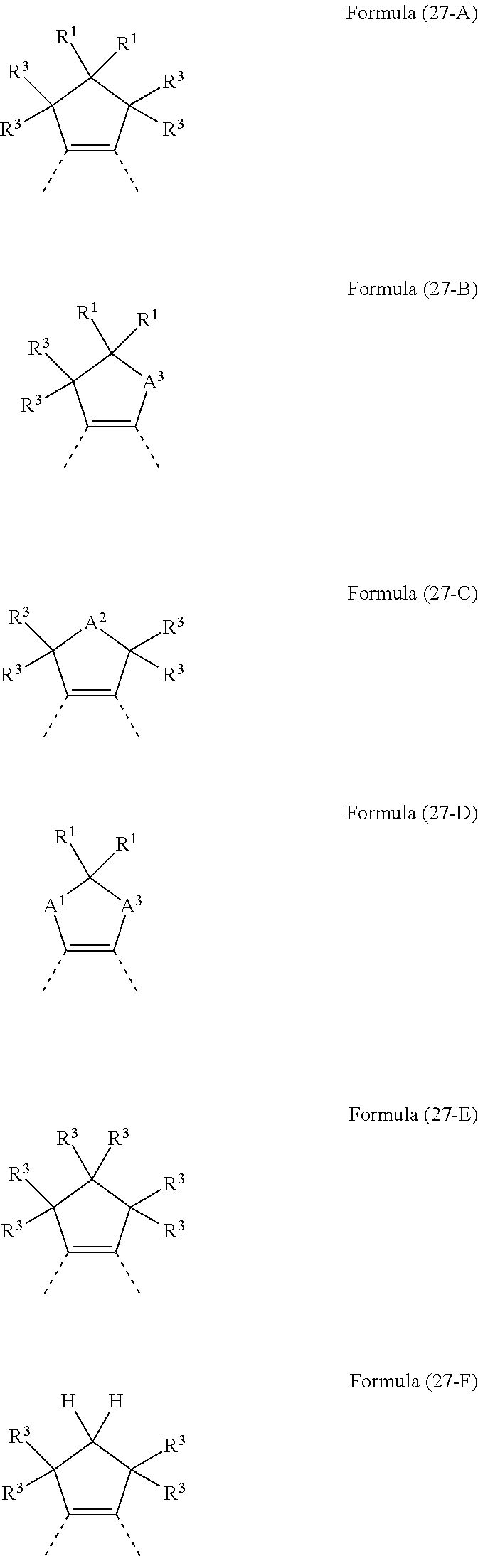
C1(C)=C(C)C([R3])([R3])C([R1])([R1])C1([R3])[R3].C1(C)=C(C)[A3]C([R1])([R1])C1([R3])[R3].C1(C)=C(C)C([R3])([R3])[A2]C1([R3])[R3].C1(C)=C(C)[A3]C([R1])([R1])[A1]1.C1(C)=C(C)C([R3])([R3])C([R3])([R3])C1([R3])[R3].C1(C)=C(C)C([R3])([R3])C([H])([H])C1([R3])[R3]
